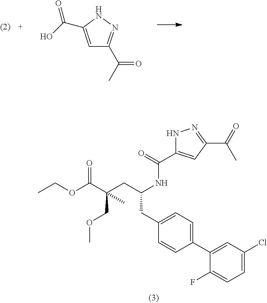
C1=C(C(O)=O)NN=C1C(C)=O.O(C(C(CC(NC(=O)C1=CC(C(C)=O)=NN1)CC1=CC=C(C2=CC(Cl)=CC=C2F)C=C1)(COC)C)=O)CC
